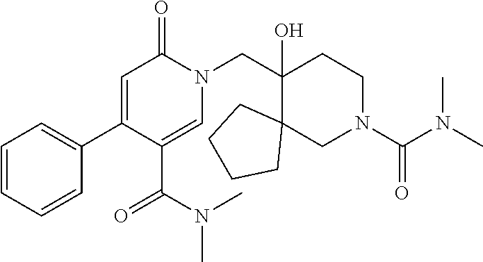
C1(C2=CC=CC=C2)=CC(=O)N(CC2(O)C3(CCCC3)CN(C(=O)N(C)C)CC2)C=C1C(N(C)C)=O
